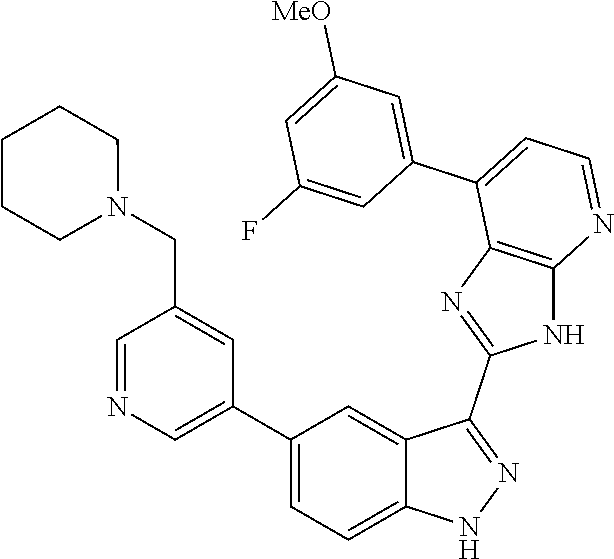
C1=NC=C(C2=CC=C3C(=C2)C(C2=NC4=C(N2)N=CC=C4C2=CC([MeO])=CC(F)=C2)=NN3)C=C1CN1CCCCC1
